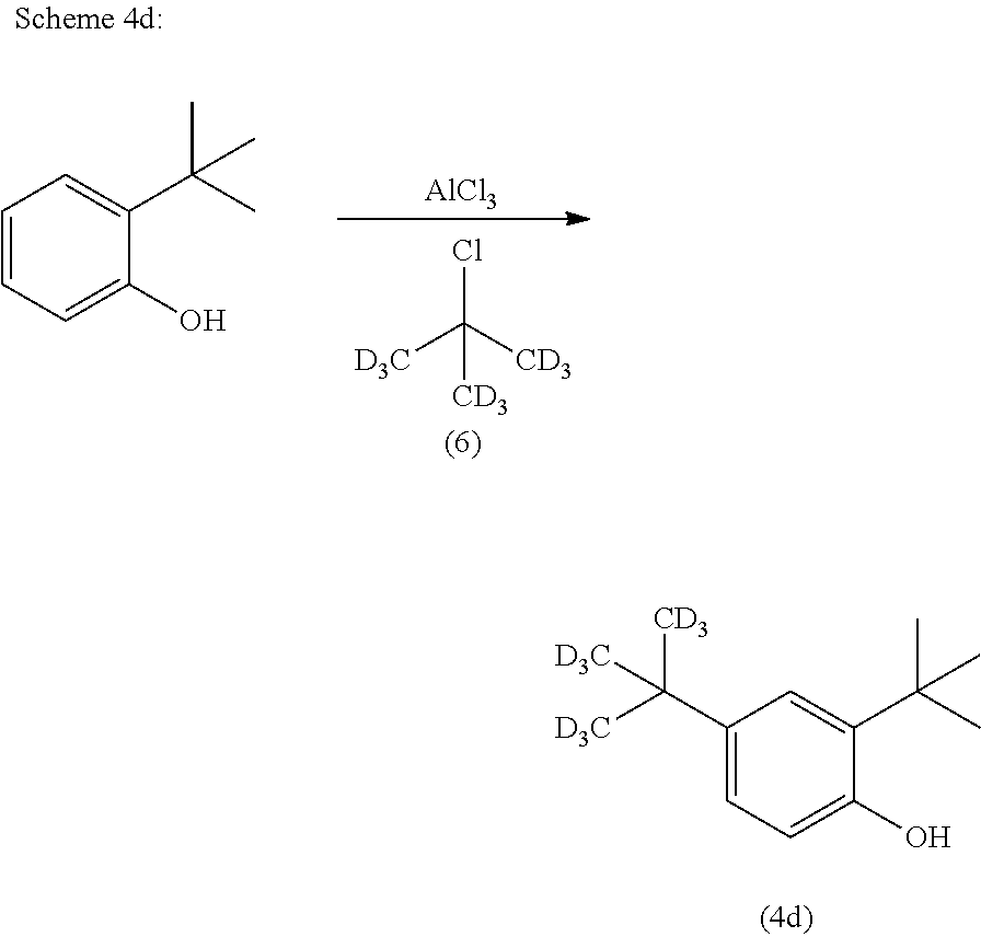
C1(C([D3C])([CD3])[D3C])=CC=C(O)C(C(C)(C)C)=C1.C1=CC=C(O)C(C(C)(C)C)=C1.[AlCl3].[D3C]C([CD3])(Cl)[CD3]
